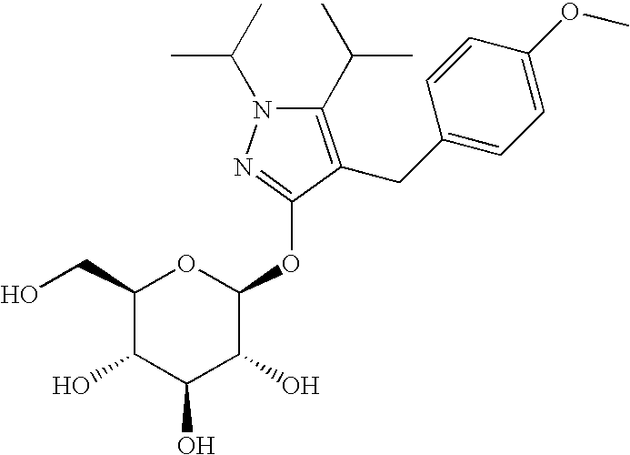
C1(C(C)C)=C(CC2=CC=C(OC)C=C2)C(OC2OC(CO)C(O)C(O)C2O)=NN1C(C)C
